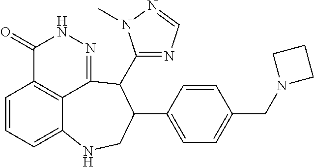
C1=CC=C2C3=C1C(=O)NN=C3C(C1=NC=NN1C)C(C1=CC=C(CN3CCC3)C=C1)CN2
